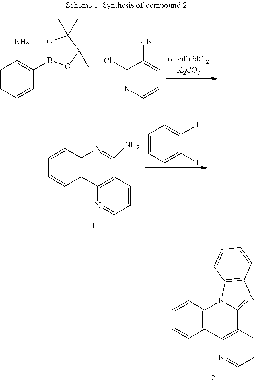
C1=CC=CC(B2OC(C)(C)C(C)(C)O2)=C1N.C1(Cl)=NC=CC=C1[CN].C12=C(C=CC=C1)N=C(N)C1=C2N=CC=C1.C1=CC=C(I)C(I)=C1.C12=C(C=CC=C1)N1C(=NC3=C1C=CC=C3)C1=C2N=CC=C1
